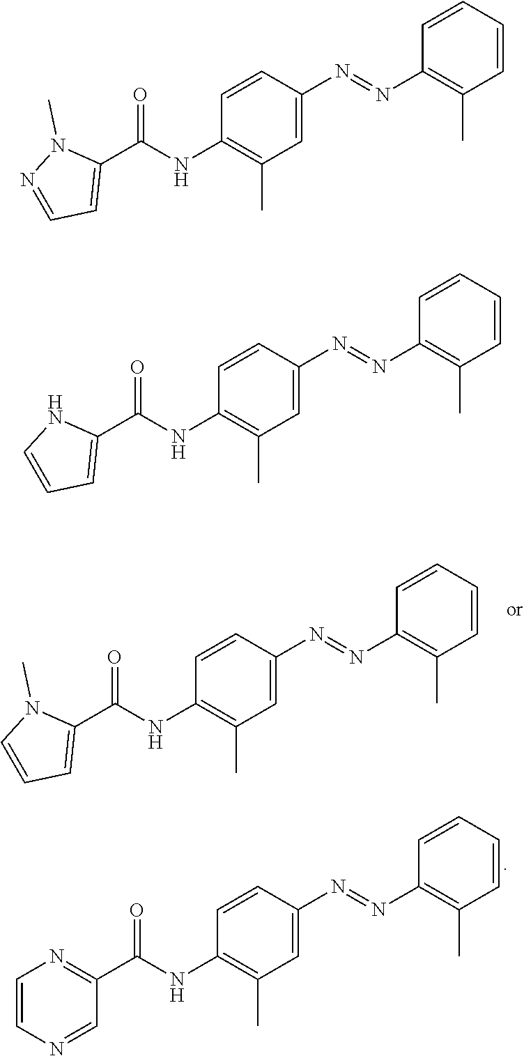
C1(C(NC2=C(C)C=C(N=NC3=C(C)C=CC=C3)C=C2)=O)=CC=CN1C.C1(C(NC2=C(C)C=C(N=NC3=C(C)C=CC=C3)C=C2)=O)=NC=CN=C1.C1(C(NC2=C(C)C=C(N=NC3=C(C)C=CC=C3)C=C2)=O)=CC=NN1C.C1(C(NC2=C(C)C=C(N=NC3=C(C)C=CC=C3)C=C2)=O)=CC=CN1
